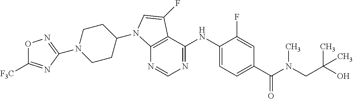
N1(C2=NOC([F3C])=N2)CCC(N2C3=C(C(NC4=CC=C(C(N(C)CC(O)(C)C)=O)C=C4F)=NC=N3)C(F)=C2)CC1
